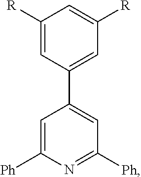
C1([R])=CC(C2=CC([Ph])=NC([Ph])=C2)=CC([R])=C1
